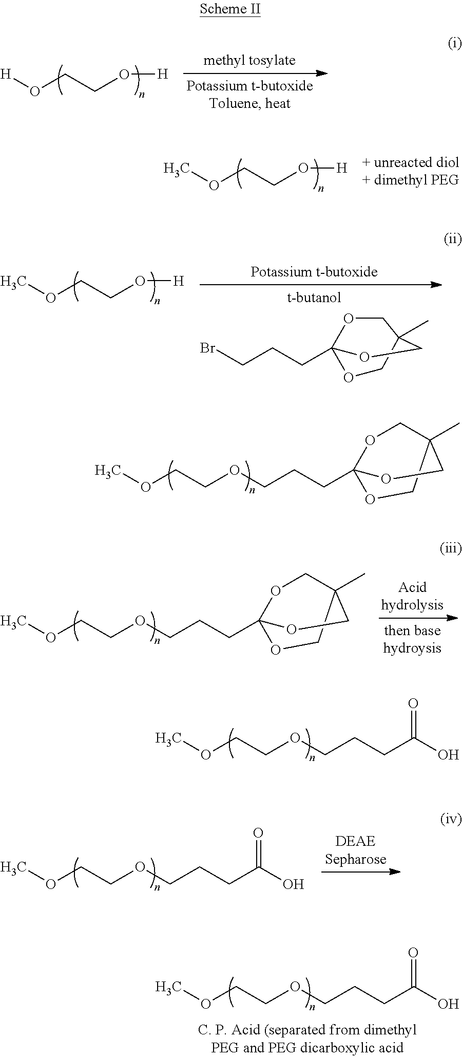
COCCOCCCC(O)=O.[H]OCCO[H].COCCO[H].COCCO[H].C1C2(C)COC(CCCBr)(O1)OC2.C1C2(C)COC(CCCOCCOC)(OC2)O1.C1C2(C)COC(CCCOCCOC)(OC2)O1.COCCOCCCC(O)=O.COCCOCCCC(O)=O
